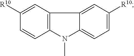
C12=C(N(C)C3=CC=C([R10])C=C13)C=CC([R10])=C2
